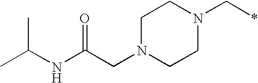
C(CN1CCN(C*)CC1)(NC(C)C)=O
